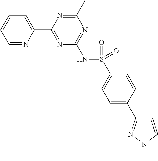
C1=NC(C2=NC(NS(=O)(C3=CC=C(C4=NN(C)C=C4)C=C3)=O)=NC(C)=N2)=CC=C1
